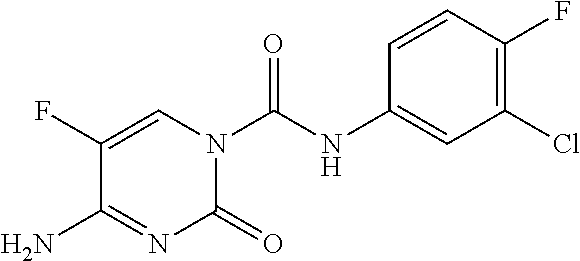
C1=C(F)C(N)=NC(=O)N1C(NC1=CC(Cl)=C(F)C=C1)=O
